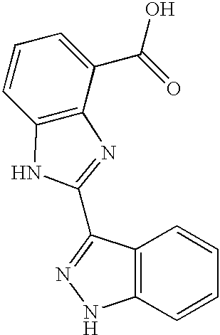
C12=C(C=CC=C1)NN=C2C1=NC2=C(N1)C=CC=C2C(=O)O
